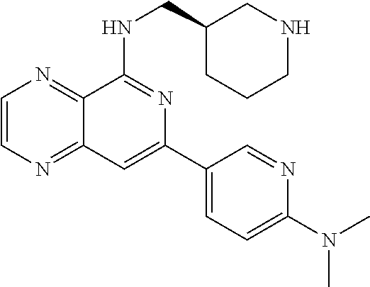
C1=CN=C2C(=N1)C(NCC1CNCCC1)=NC(C1=CC=C(N(C)C)N=C1)=C2
